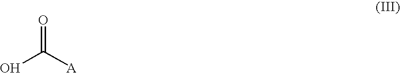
OC([A])=O
